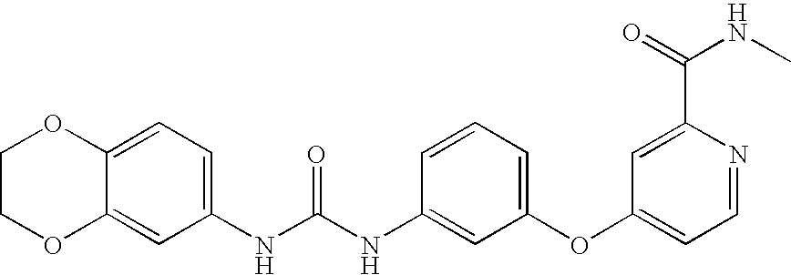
C12=CC(NC(NC3=CC(OC4=CC=NC(C(NC)=O)=C4)=CC=C3)=O)=CC=C1OCCO2
